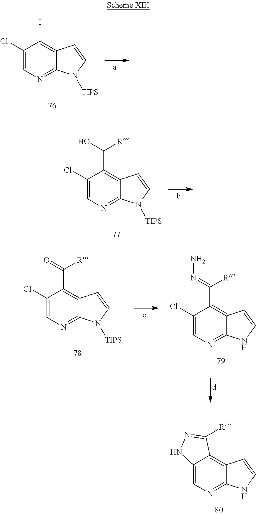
C1(Cl)=CN=C2C(=C1I)C=CN2[TIPS].C1(Cl)=CN=C2C(=C1C(O)[R])C=CN2[TIPS].C12=CN=C3C(=C1C([R])=NN2)C=CN3.C1(Cl)=CN=C2C(=C1C(=O)[R])C=CN2[TIPS].C1(Cl)=CN=C2C(=C1C(=NN)[R])C=CN2
